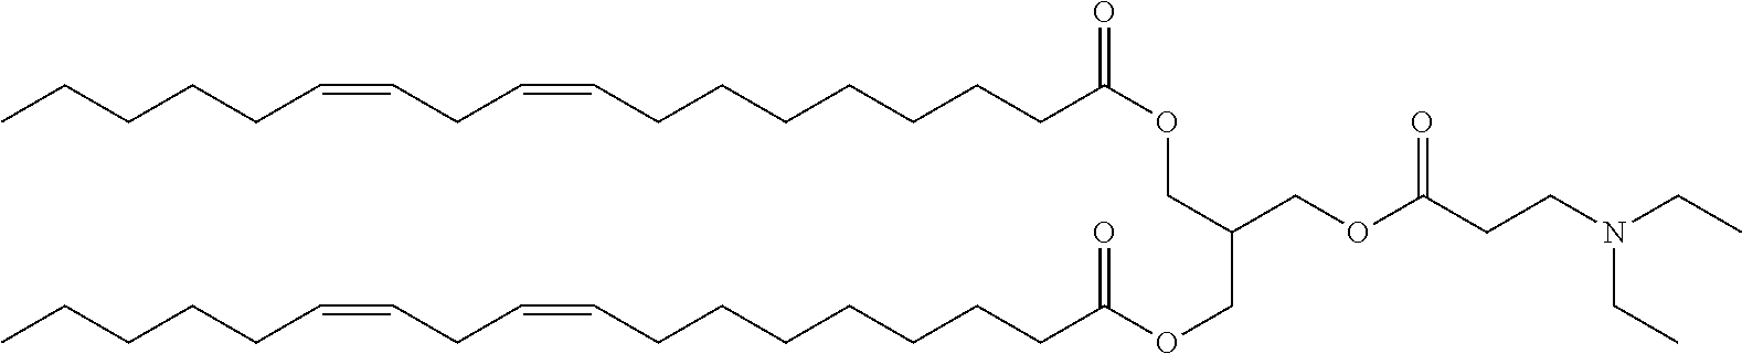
CCCCCC=CCC=CCCCCCCCC(OCC(COC(CCN(CC)CC)=O)COC(=O)CCCCCCCC=CCC=CCCCCC)=O
